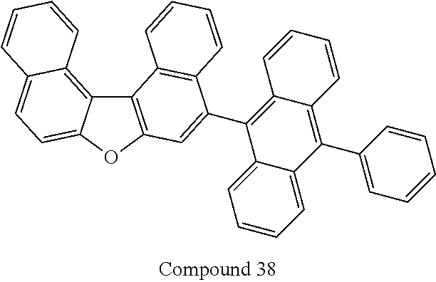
C12=C(C3=CC4=C(C5=C6C(=CC=C5O4)C=CC=C6)C4=C3C=CC=C4)C3=CC=CC=C3C(C3=CC=CC=C3)=C1C=CC=C2
